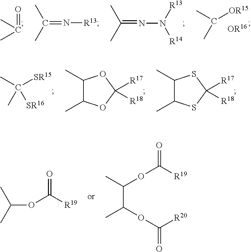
C(C)(=O)C.CC(=N[R13])C.CC(=NN([R13])[R14])C.CC([OR15])C.C1(C)C(C)SC([R17])([R18])S1.C1(C)C(C)OC([R17])([R18])O1.CC([SR15])(C)[SR16].C(OC(=O)[R19])(C)C.C(OC(=O)[R19])(C)C(OC(=O)[R20])C
